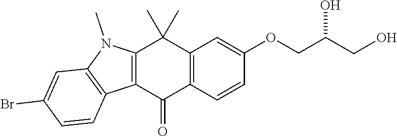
C12=C(C=CC(OCC(CO)O)=C1)C(=O)C1=C(C2(C)C)N(C)C2=C1C=CC(Br)=C2
